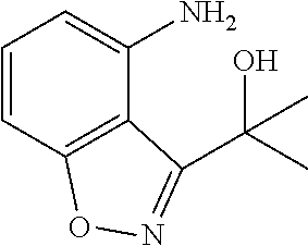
C1=CC2=C(C(N)=C1)C(C(C)(O)C)=NO2
